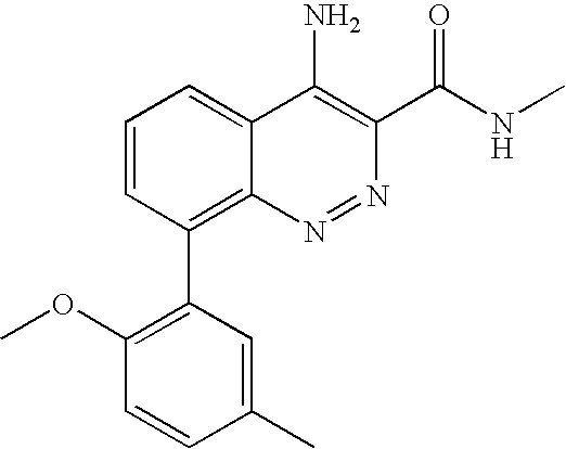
C1(C2=C3C(=CC=C2)C(N)=C(C(NC)=O)N=N3)=C(OC)C=CC(C)=C1
